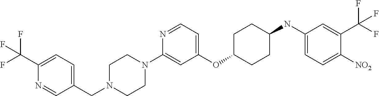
C1(OC2CCC(NC3=CC=C([NO2])C(C(F)(F)F)=C3)CC2)=CC=NC(N2CCN(CC3=CC=C(C(F)(F)F)N=C3)CC2)=C1
